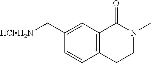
C12=C(C=C(C[HClH2N])C=C1)C(=O)N(C)CC2
